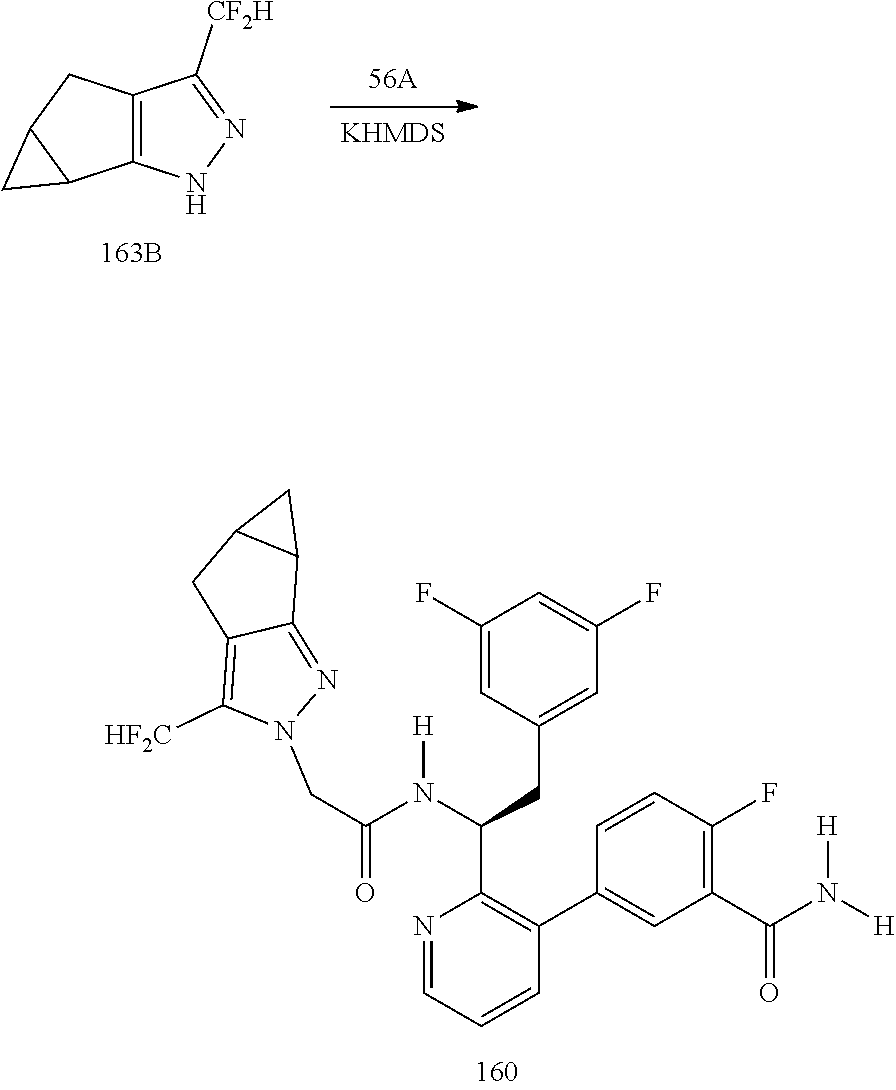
C1(F)=CC(CC(C2=C(C3=CC(C(N([H])[H])=O)=C(F)C=C3)C=CC=N2)N(C(CN2N=C3C(=C2[HF2C])CC2C3C2)=O)[H])=CC(F)=C1.C12=C(NN=C1[CF2H])C1C(C2)C1
